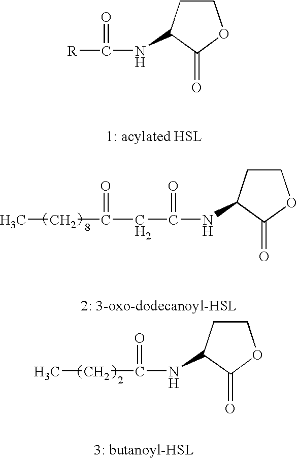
C1CC(NC(=O)[R])C(=O)O1.C1CC(NC(=O)CC(CC)=O)C(=O)O1.C1CC(NC(=O)CC)C(=O)O1
